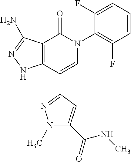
C12=C(C(C3=NN(C)C(C(=O)NC)=C3)=CN(C3=C(F)C=CC=C3F)C1=O)NN=C2N
